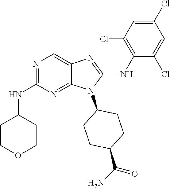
N1=C(NC2CCOCC2)N=C2C(=C1)N=C(NC1=C(Cl)C=C(Cl)C=C1Cl)N2C1CCC(C(N)=O)CC1
